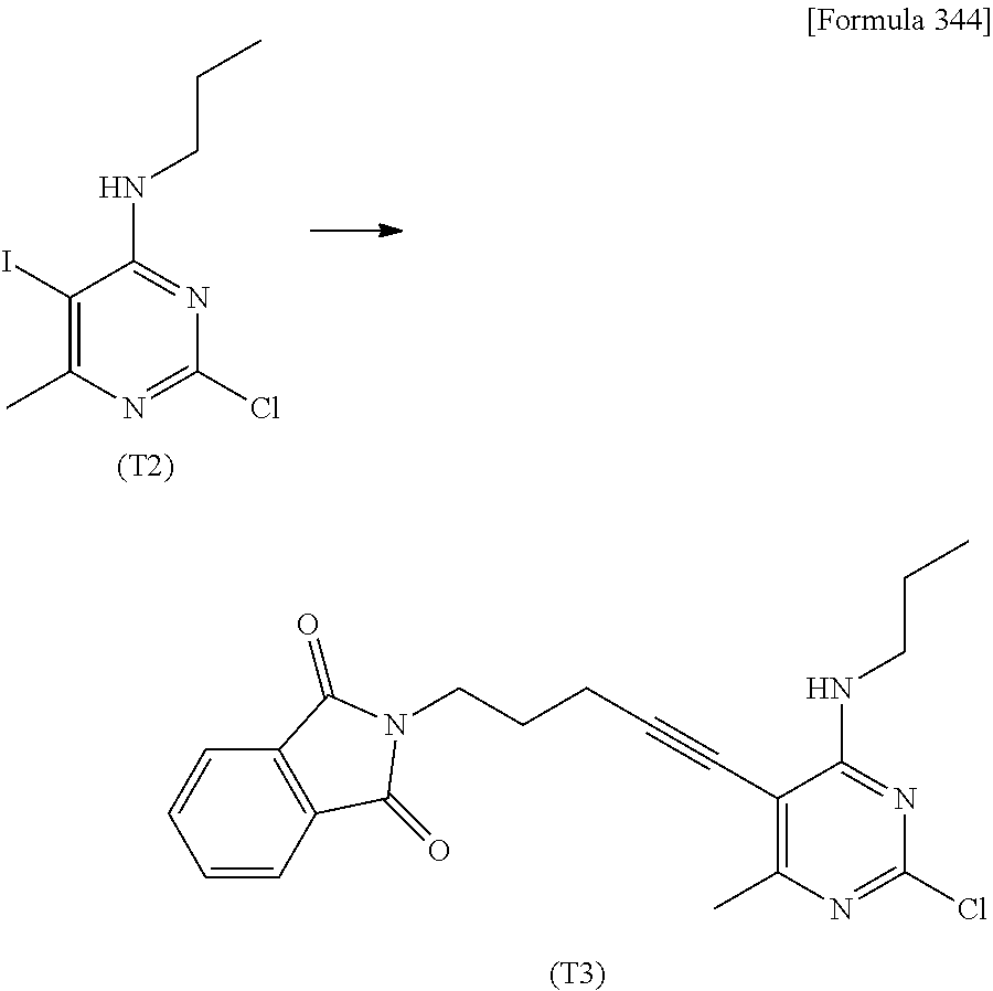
C1(I)=C(C)N=C(Cl)N=C1NCCC.[(T2)].[(T3)].C1(C#CCCCN2C(=O)C3=C(C=CC=C3)C2=O)=C(C)N=C(Cl)N=C1NCCC
